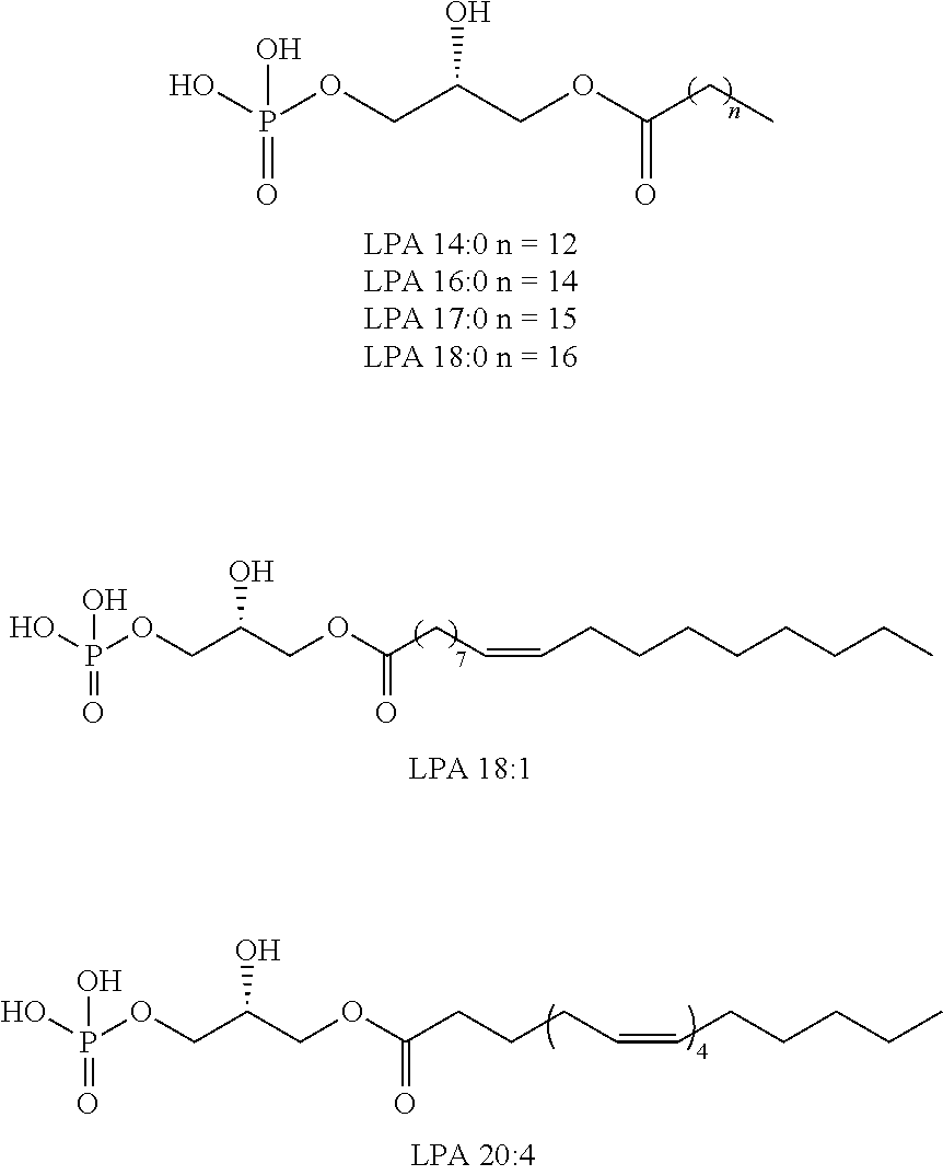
OP(OCC(COC(CC)=O)O)(=O)O.OP(OCC(COC(CC=CCCCCCCCC)=O)O)(=O)O.OP(OCC(COC(CCCC=CCCCCC)=O)O)(=O)O
